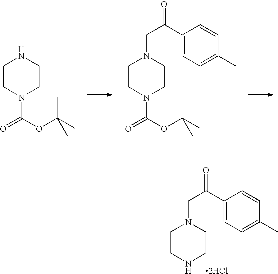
C1CN(C(=O)OC(C)(C)C)CCN1.C1CN(C(=O)OC(C)(C)C)CCN1CC(C1=CC=C(C)C=C1)=O.C1CNCCN1CC(C1=CC=C(C)C=C1)=O.[2HCl]
